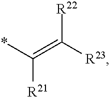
[R22]C(=C(*)[R21])[R23]
